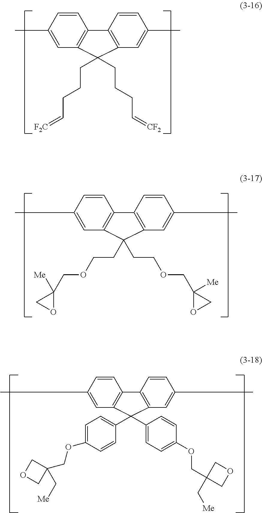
C1=CC(C)=CC2=C1C1=C(C=C(C)C=C1)C2(CCCC=[F2C])CCCC=[CF2].C1=CC(C)=CC2=C1C1=C(C=C(C)C=C1)C2(CCOCC1([Me])OC1)CCOCC1([Me])OC1.C1=CC(C)=CC2=C1C1=C(C=C(C)C=C1)C2(C1=CC=C(OCC2(C[Me])COC2)C=C1)C1=CC=C(OCC2(C[Me])COC2)C=C1
